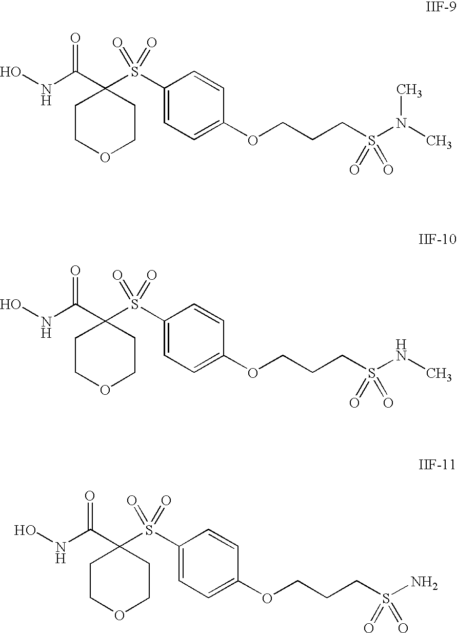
ONC(C1(S(C2=CC=C(OCCCS(N(C)C)(=O)=O)C=C2)(=O)=O)CCOCC1)=O.ONC(C1(S(C2=CC=C(OCCCS(NC)(=O)=O)C=C2)(=O)=O)CCOCC1)=O.ONC(C1(S(C2=CC=C(OCCCS(N)(=O)=O)C=C2)(=O)=O)CCOCC1)=O
